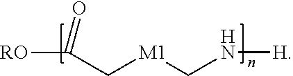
[RO]C(C[M1]CN[H])=O
